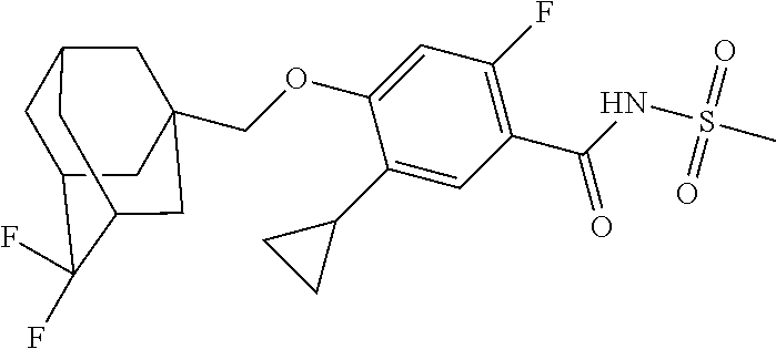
C(OC1=CC(F)=C(C(=O)NS(C)(=O)=O)C=C1C1CC1)C12CC3CC(C(F)(F)C(C1)C3)C2
